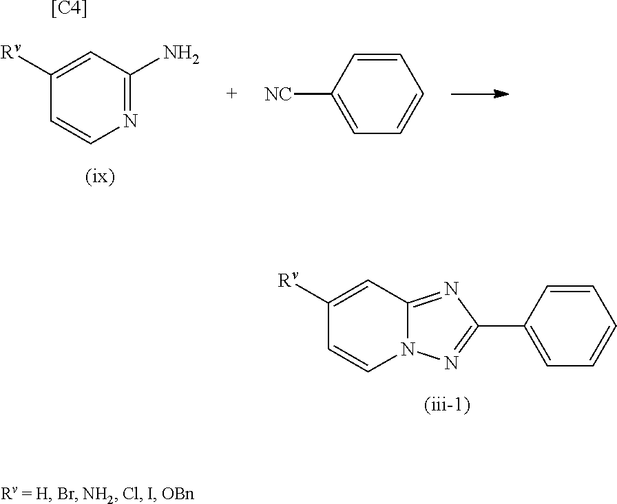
C1(C2=CC=CC=C2)=NN2C(=N1)C=C([Rv])C=C2.C1=CN=C(N)C=C1[Rv].[NC]C1=CC=CC=C1.[[C4]]
